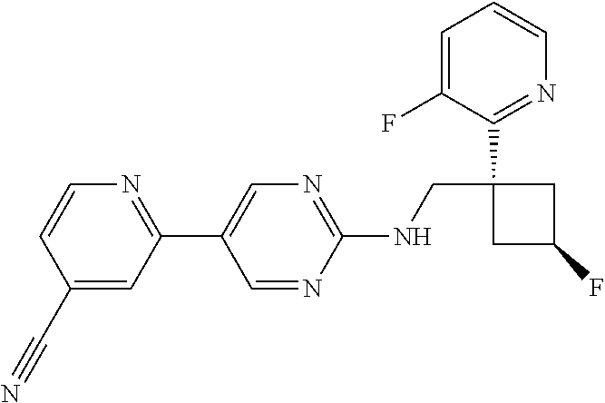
C1=NC(NCC2(C3=NC=CC=C3F)CC(F)C2)=NC=C1C1=NC=CC(C#N)=C1
